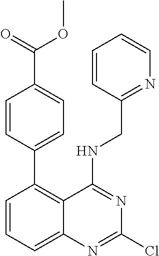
C1(C2=C3C(=CC=C2)N=C(Cl)N=C3NCC2=NC=CC=C2)=CC=C(C(OC)=O)C=C1
